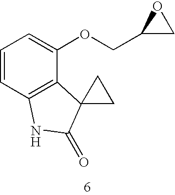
C1=CC2=C(C(OCC3CO3)=C1)C1(C(=O)N2)CC1
